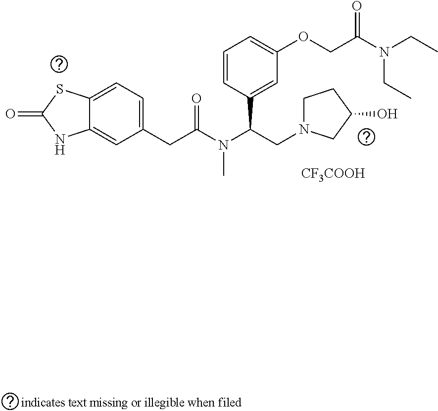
C12=CC=C(CC(=O)N(C)C(C3=CC(OCC(N(CC)CC)=O)=CC=C3)CN3CCC(O)C3)C=C1NC(=O)S2.[CF3COOH]
